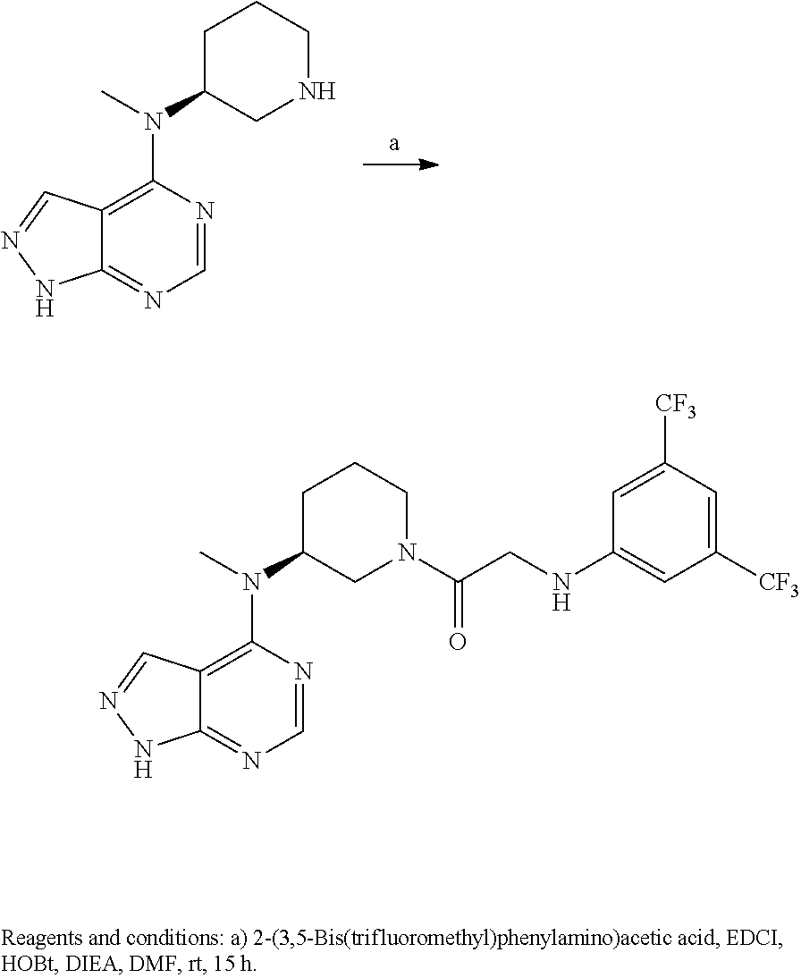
C1=NC(N(C2CCCNC2)C)=C2C(=N1)NN=C2.C1=NC(N(C2CCCN(C(CNC3=CC([CF3])=CC([CF3])=C3)=O)C2)C)=C2C(=N1)NN=C2
